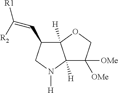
C12([H])C(C=C([R2])[R1])CN([H])C1([H])C([OMe])([OMe])CO2
